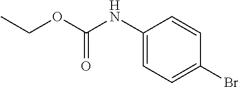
C(C)OC(=O)NC1=CC=C(Br)C=C1
